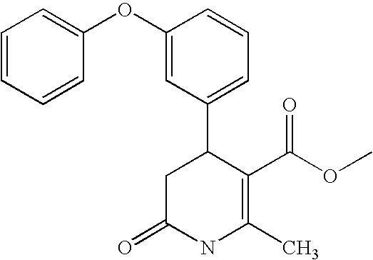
C1(OC2=CC=CC=C2)=CC(C2CC(=O)NC(C)=C2C(OC)=O)=CC=C1
